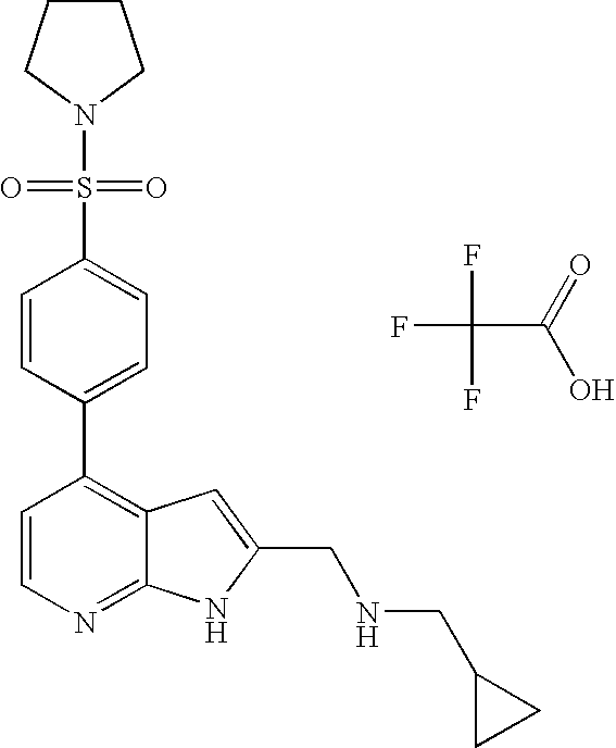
FC(F)(C(=O)O)F.C1(C2=C3C(=NC=C2)NC(CNCC2CC2)=C3)=CC=C(S(N2CCCC2)(=O)=O)C=C1
